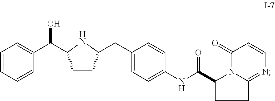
C1=CC=CC(C(C2CCC(CC3=CC=C(NC(C4CCC5=NC=CC(=O)N45)=O)C=C3)N2)O)=C1
